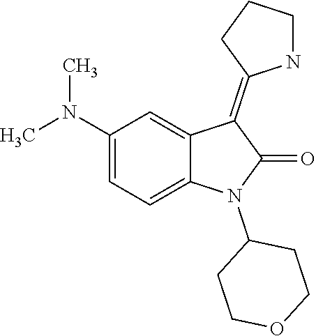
C1(N2C(=O)C(=C3CCCN3)C3=CC(N(C)C)=CC=C23)CCOCC1
